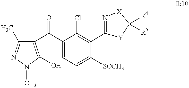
C1(C(C2=C(O)N(C)N=C2C)=O)=CC=C([SOCH3])C(C2=N[X]C([R4])([R5])[Y]2)=C1Cl
